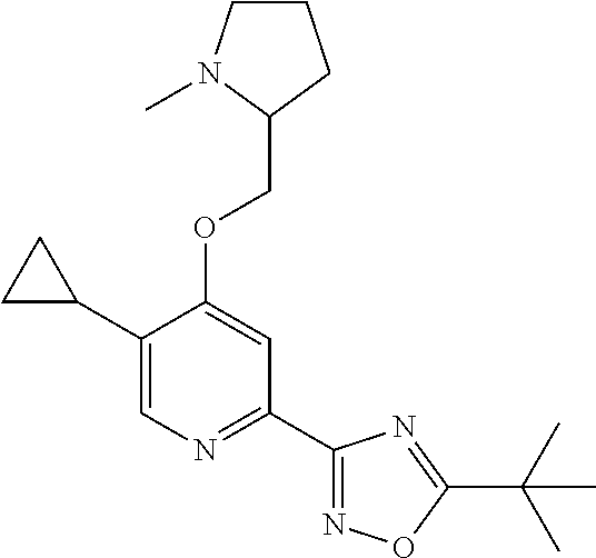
C1(C2CC2)=CN=C(C2=NOC(C(C)(C)C)=N2)C=C1OCC1CCCN1C
